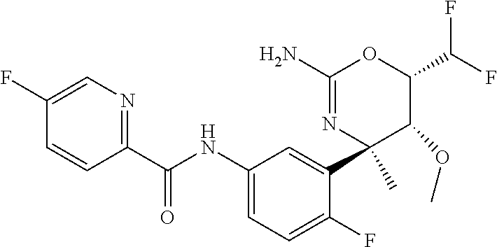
C1(C(NC2=CC=C(F)C(C3(C)N=C(N)OC(C(F)F)C3OC)=C2)=O)=NC=C(F)C=C1
